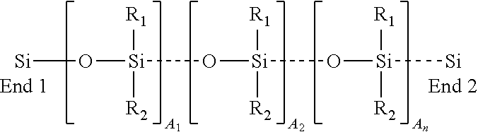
[Si]O[Si]([R1])([R2])O[Si]([R1])([R2])O[Si]([R1])([R2])[Si]
